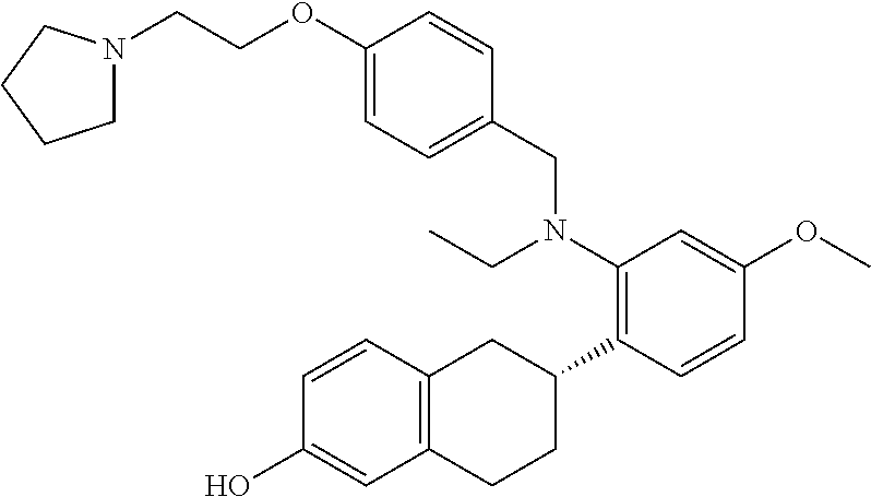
C1(O)=CC2=C(C=C1)CC(C1=C(N(CC3=CC=C(OCCN4CCCC4)C=C3)CC)C=C(OC)C=C1)CC2
